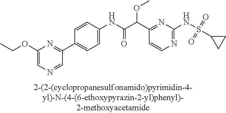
N1=C(NS(=O)(=O)C2CC2)N=C(C(C(NC2=CC=C(C3=NC(OCC)=CN=C3)C=C2)=O)OC)C=C1
